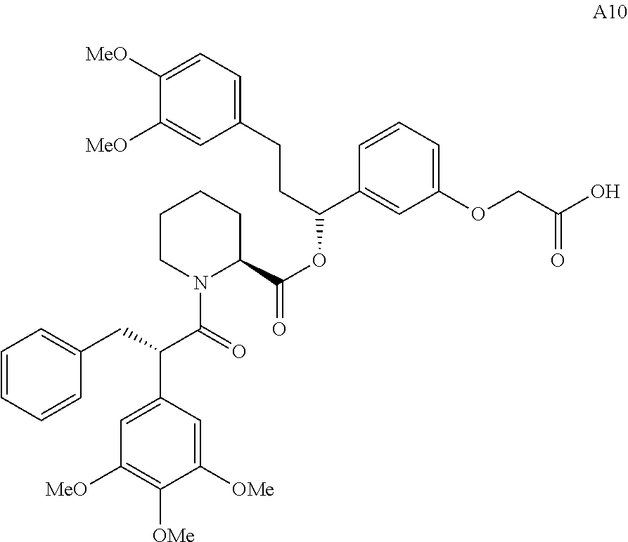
C1CN(C(=O)C(C2=CC([MeO])=C([OMe])C([OMe])=C2)CC2=CC=CC=C2)C(C(=O)OC(C2=CC(OCC(O)=O)=CC=C2)CCC2=CC=C([MeO])C([MeO])=C2)CC1
